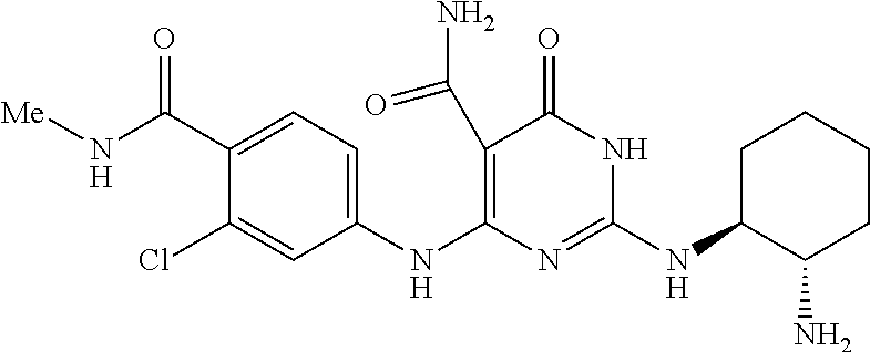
C1(C(=O)N[Me])=CC=C(NC2=C(C(=O)N)C(=O)NC(NC3C(N)CCCC3)=N2)C=C1Cl
